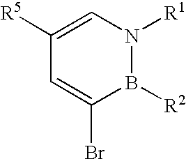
C1([R5])=CN([R1])B([R2])C(Br)=C1
